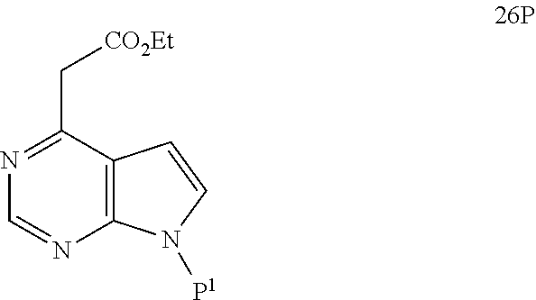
C12=C(C(C[CO2Et])=NC=N1)C=CN2[P1]
